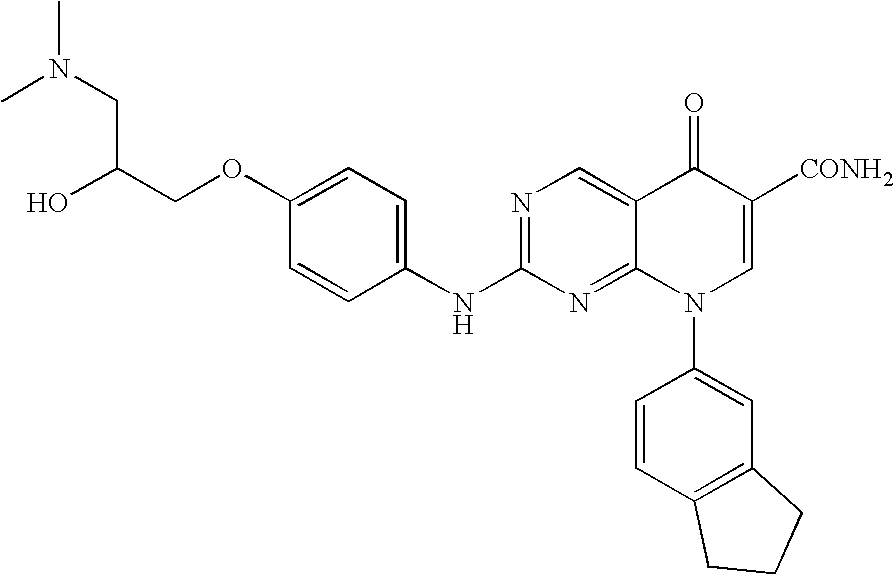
C1=CC(NC2=NC=C3C(=N2)N(C2=CC4=C(C=C2)CCC4)C=C([CONH2])C3=O)=CC=C1OCC(O)CN(C)C
